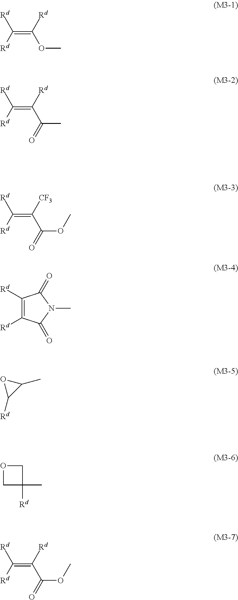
C(=C([Rd])OC)([Rd])[Rd].C(=C([Rd])C(C)=O)([Rd])[Rd].C(=C([CF3])C(OC)=O)([Rd])[Rd].C1([Rd])=C([Rd])C(=O)N(C)C1=O.O1C(C)C1[Rd].C1OCC1(C)[Rd].C(=C([Rd])C(=O)OC)([Rd])[Rd]
